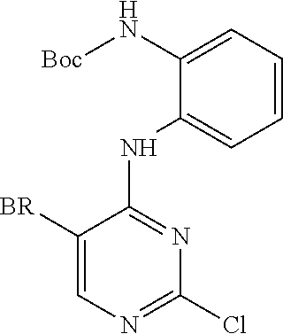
C1(N[Boc])=CC=CC=C1NC1=NC(Cl)=NC=C1[BR]
